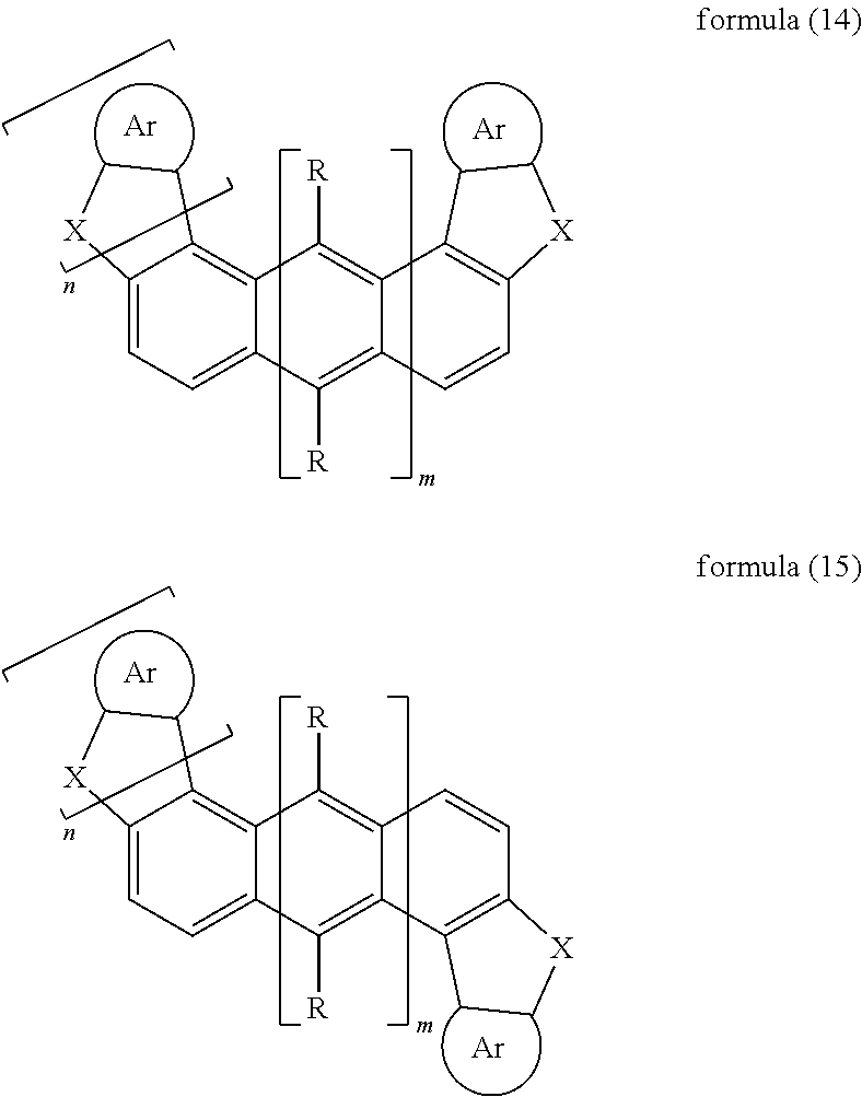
C12=CC=C3C(=C1CC[X]2)C([R])=C1C(=C3[R])C=CC2=C1CC[X]2.[Ar].[Ar].[Ar].[Ar].C12=CC=C3C(=C1CC[X]2)C([R])=C1C(=C3[R])C2=C(C=C1)[X]CC2
